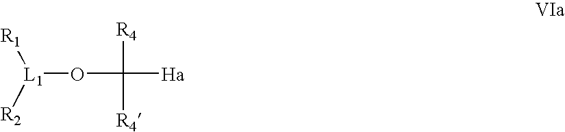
[L1](OC([Ha])([R4])[R4])([R2])[R1]
